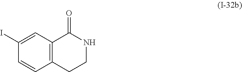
C1(I)=CC2=C(C=C1)CCNC2=O
